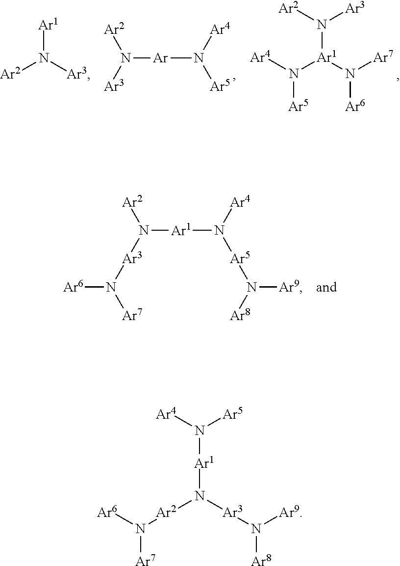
[Ar1]N([Ar3])[Ar2].N([Ar]N([Ar2])[Ar3])([Ar5])[Ar4].N([Ar5])([Ar4])[Ar1](N([Ar7])[Ar6])N([Ar2])[Ar3].N([Ar1]N([Ar2])[Ar3]N([Ar6])[Ar7])([Ar5]N([Ar9])[Ar8])[Ar4].[Ar7]N([Ar6])[Ar2]N([Ar1]N([Ar4])[Ar5])[Ar3]N([Ar9])[Ar8]
